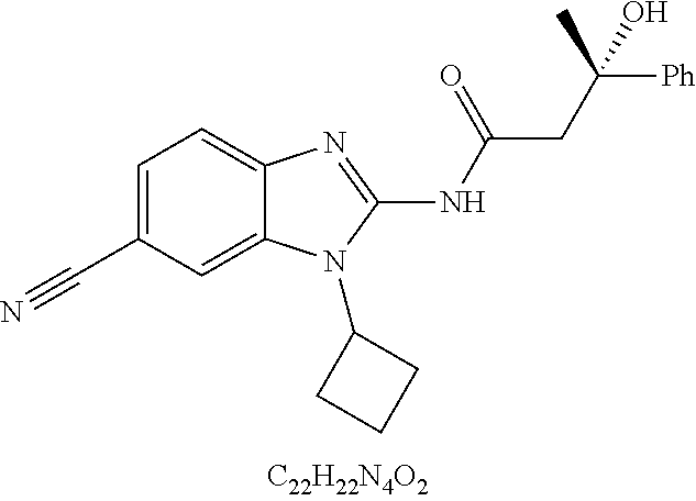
C1=C(C#N)C=C2C(=C1)N=C(NC(CC([Ph])(C)O)=O)N2C1CCC1
